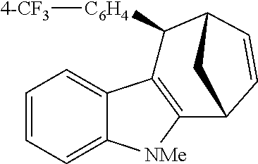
C1=CC=C2C(=C1)C1=C([NMe]2)C2C=CC(C1[C6H4][4-CF3])C2
